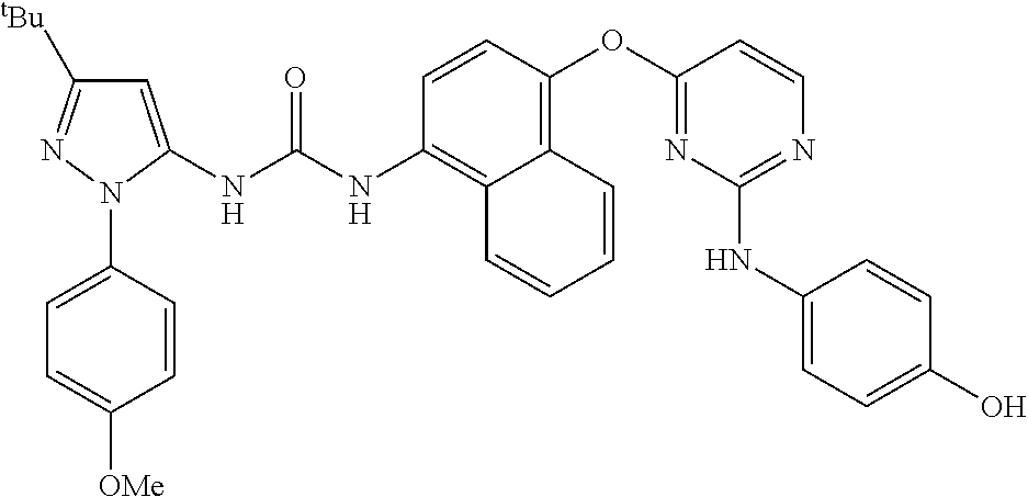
C1=CN=C(NC2=CC=C(O)C=C2)N=C1OC1=C2C(=C(NC(NC3=CC([tBu])=NN3C3=CC=C([OMe])C=C3)=O)C=C1)C=CC=C2
